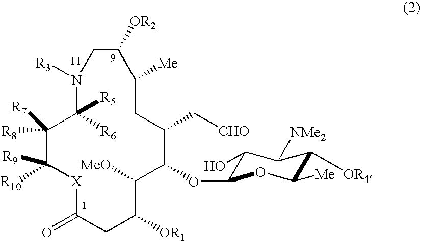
C1([R5])([R6])C([R7])([R8])C([R9])([R10])[X]C(=O)CC([OR1])C([MeO])C(OC2C(O)C([NMe2])C([OR4])C([Me])O2)C(C[CHO])CC([Me])C([OR2])CN1[R3]
